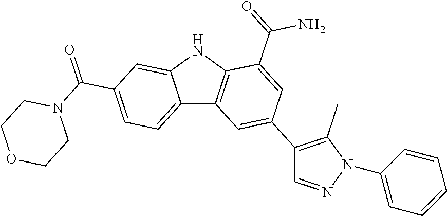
C12=CC=C(C(=O)N3CCOCC3)C=C1NC1=C2C=C(C2=C(C)N(C3=CC=CC=C3)N=C2)C=C1C(=O)N
